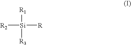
[R1][Si]([R])([R2])[R3]
